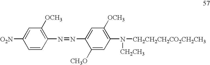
C1=CC(N=NC2=CC([OCH3])=C(N([CH2CH2CH2CO2CH2CH3])[CH2CH3])C=C2[CH3O])=C([OCH3])C=C1[O2N]
